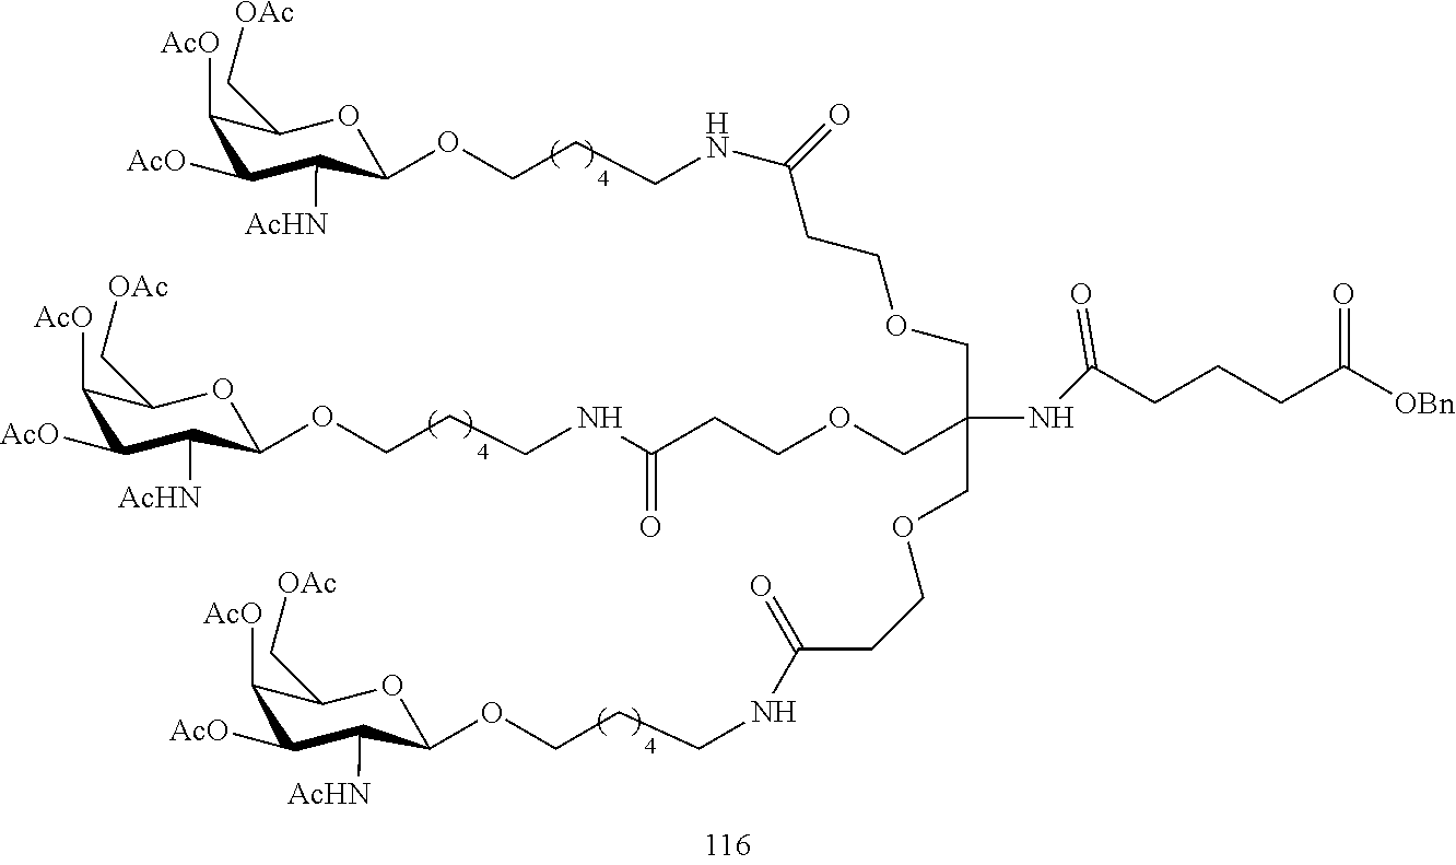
C(C(COCCC(NCCCOC1C([AcHN])C([AcO])C([AcO])C(C[OAc])O1)=O)(NC(CCCC([OBn])=O)=O)COCCC(NCCCOC1C([AcHN])C([AcO])C([AcO])C(C[OAc])O1)=O)OCCC(NCCCOC1C([AcHN])C([AcO])C([AcO])C(C[OAc])O1)=O
